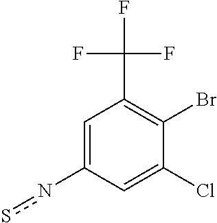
C1=C(ns)C=C(Cl)C(Br)=C1C(F)(F)F
